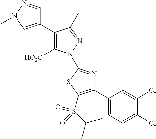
C1(C2=C([HO2C])N(C3=NC(C4=CC=C(Cl)C(Cl)=C4)=C(S(C(C)C)(=O)=O)S3)N=C2C)=CN(C)N=C1
